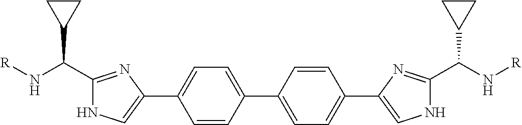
C1(C(C2CC2)N[R])=NC(C2=CC=C(C3=CC=C(C4=CNC(C(N[R])C5CC5)=N4)C=C3)C=C2)=CN1
